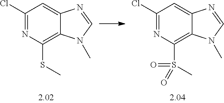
C1(Cl)=NC(SC)=C2C(=C1)N=CN2C.C1(Cl)=NC(S(C)(=O)=O)=C2C(=C1)N=CN2C
